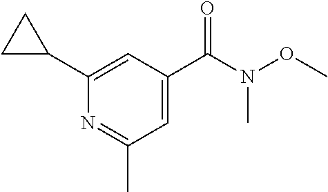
C1=C(C(N(OC)C)=O)C=C(C2CC2)N=C1C
